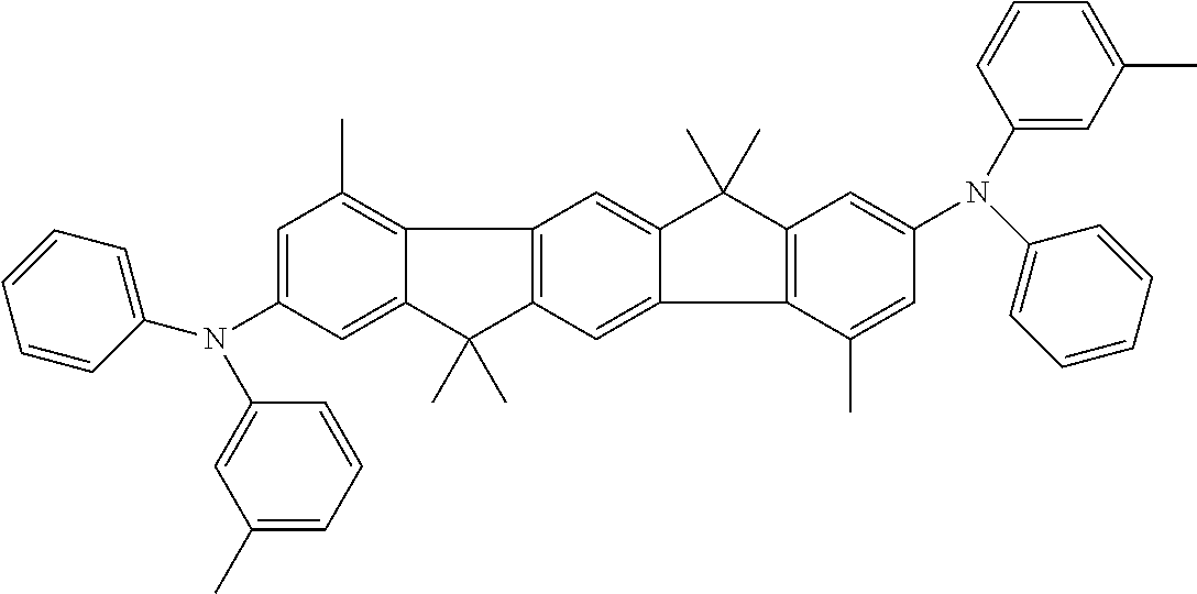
C1=C(N(C2=CC(C)=CC=C2)C2=CC=CC=C2)C=C2C(=C1C)C1=C(C2(C)C)C=C2C(=C1)C(C)(C)C1=C2C(C)=CC(N(C2=CC(C)=CC=C2)C2=CC=CC=C2)=C1
